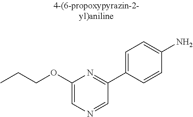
C1(OCCC)=CN=CC(C2=CC=C(N)C=C2)=N1
